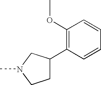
C1(OC)=C(C2CCN(C)C2)C=CC=C1
